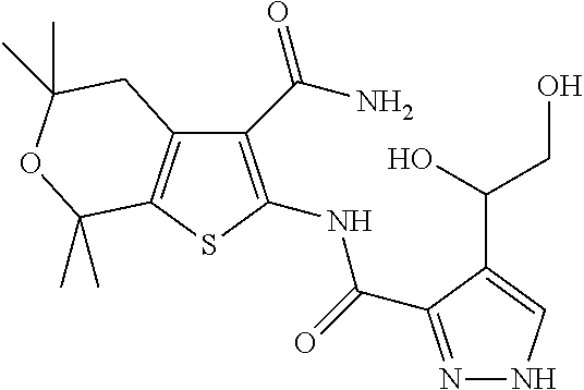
C12=C(SC(NC(=O)C3=NNC=C3C(CO)O)=C1C(N)=O)C(C)(C)OC(C)(C)C2
